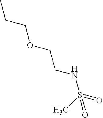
C(OCCNS(=O)(C)=O)CC
